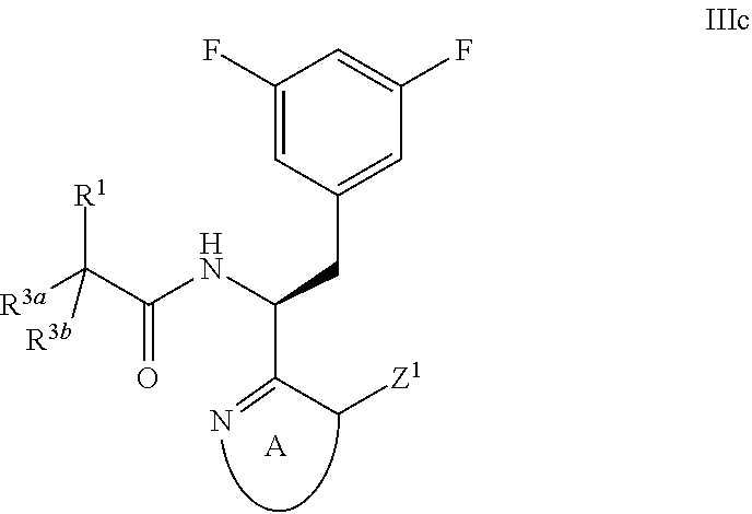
C1(F)=CC(CC(NC(C([R3a])([R1])[R3b])=O)C(C[Z1])=N)=CC(F)=C1.[A]
